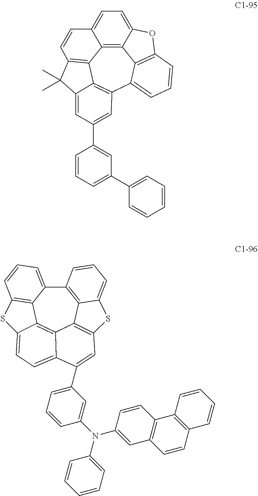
C12=C3C4=C5C(C)(C)C6=CC(C7=CC(C8=CC=CC=C8)=CC=C7)=CC(=C46)C4=CC=CC(=C14)OC2=CC=C3C=C5.C12=C3C4=C(SC3=CC=C1)C=C(C1=CC=CC(N(C3=CC5=C(C=C3)C3=C(C=C5)C=CC=C3)C3=CC=CC=C3)=C1)C1=CC=C3C(=C41)C1=C(C=CC=C21)S3
